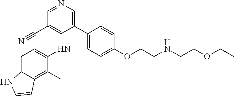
C1(C)=C2C(=CC=C1NC1=C(C#N)C=NC=C1C1=CC=C(OCCNCCOCC)C=C1)NC=C2
